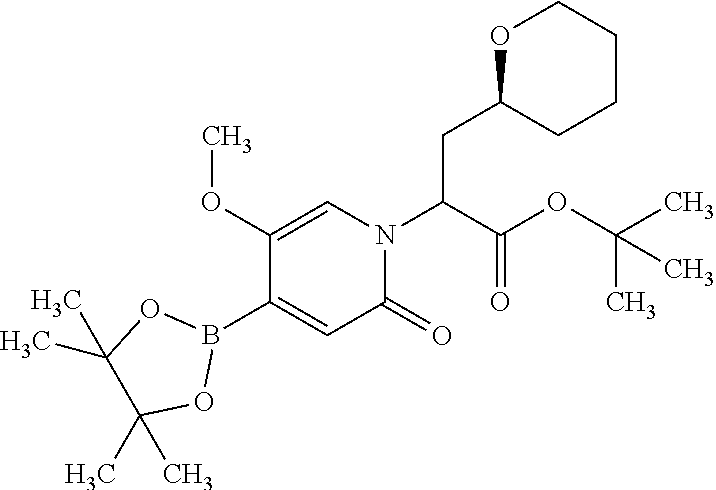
C1(OC)=CN(C(C(OC(C)(C)C)=O)CC2OCCCC2)C(=O)C=C1B1OC(C)(C)C(C)(C)O1
